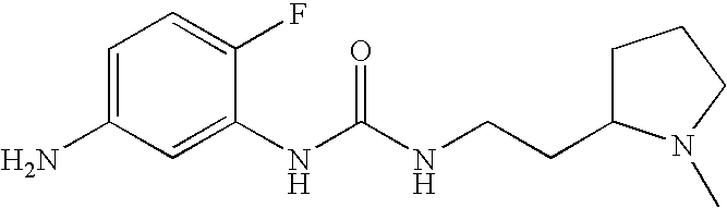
C1=C(N)C=C(NC(NCCC2CCCN2C)=O)C(F)=C1
